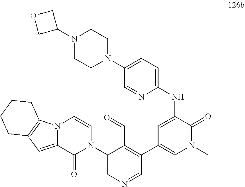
N12C(=CC3=C1CCCC3)C(=O)N(C1=CN=CC(C3=CN(C)C(=O)C(NC4=CC=C(N5CCN(C6COC6)CC5)C=N4)=C3)=C1C=O)C=C2
